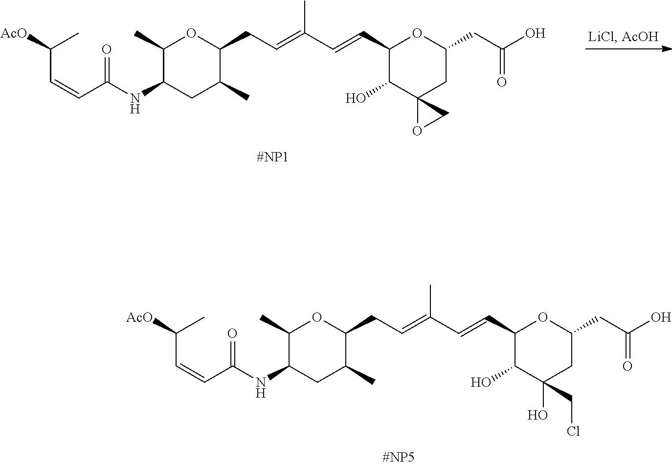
C1(C)C(NC(C=CC(C)[AcO])=O)CC(C)C(CC=C(C=CC2C(O)C3(CC(CC(O)=O)O2)OC3)C)O1.C1(C)C(NC(C=CC(C)[AcO])=O)CC(C)C(CC=C(C=CC2C(O)C(O)(CCl)CC(CC(O)=O)O2)C)O1
